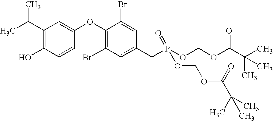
C1(C(C)C)=C(O)C=CC(OC2=C(Br)C=C(CP(OCOC(C(C)(C)C)=O)(=O)OCOC(C(C)(C)C)=O)C=C2Br)=C1
